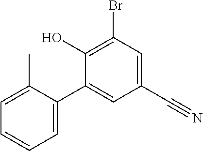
BrC1=C(O)C(C2=CC=CC=C2C)=CC(C#N)=C1
